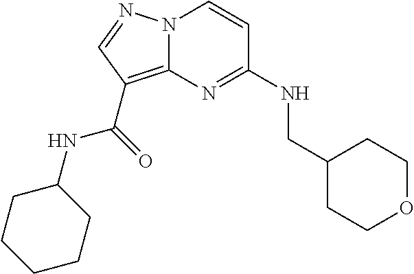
O1CCC(CNC2=NC3=C(C(NC4CCCCC4)=O)C=NN3C=C2)CC1
